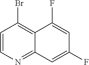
C1=CN=C2C(=C1Br)C(F)=CC(F)=C2
